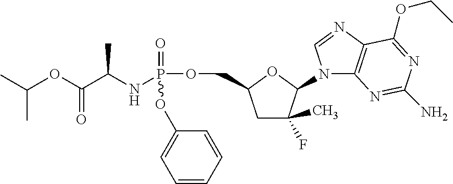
O(P(NC(C(=O)OC(C)C)C)(=O)OC1=CC=CC=C1)CC1CC(C)(F)C(N2C3=C(N=C2)C(OCC)=NC(N)=N3)O1
